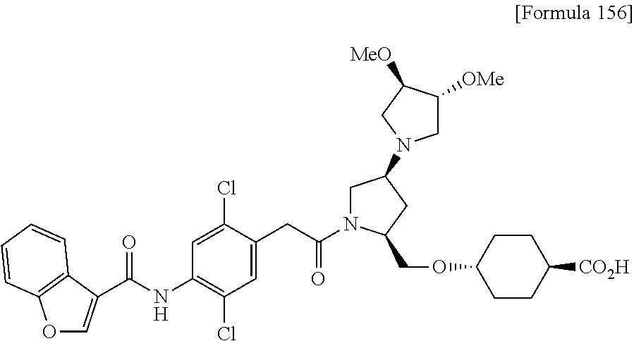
O1C=C(C(NC2=C(Cl)C=C(CC(=O)N3CC(N4CC([OMe])C([MeO])C4)CC3COC3CCC([CO2H])CC3)C(Cl)=C2)=O)C2=C1C=CC=C2
